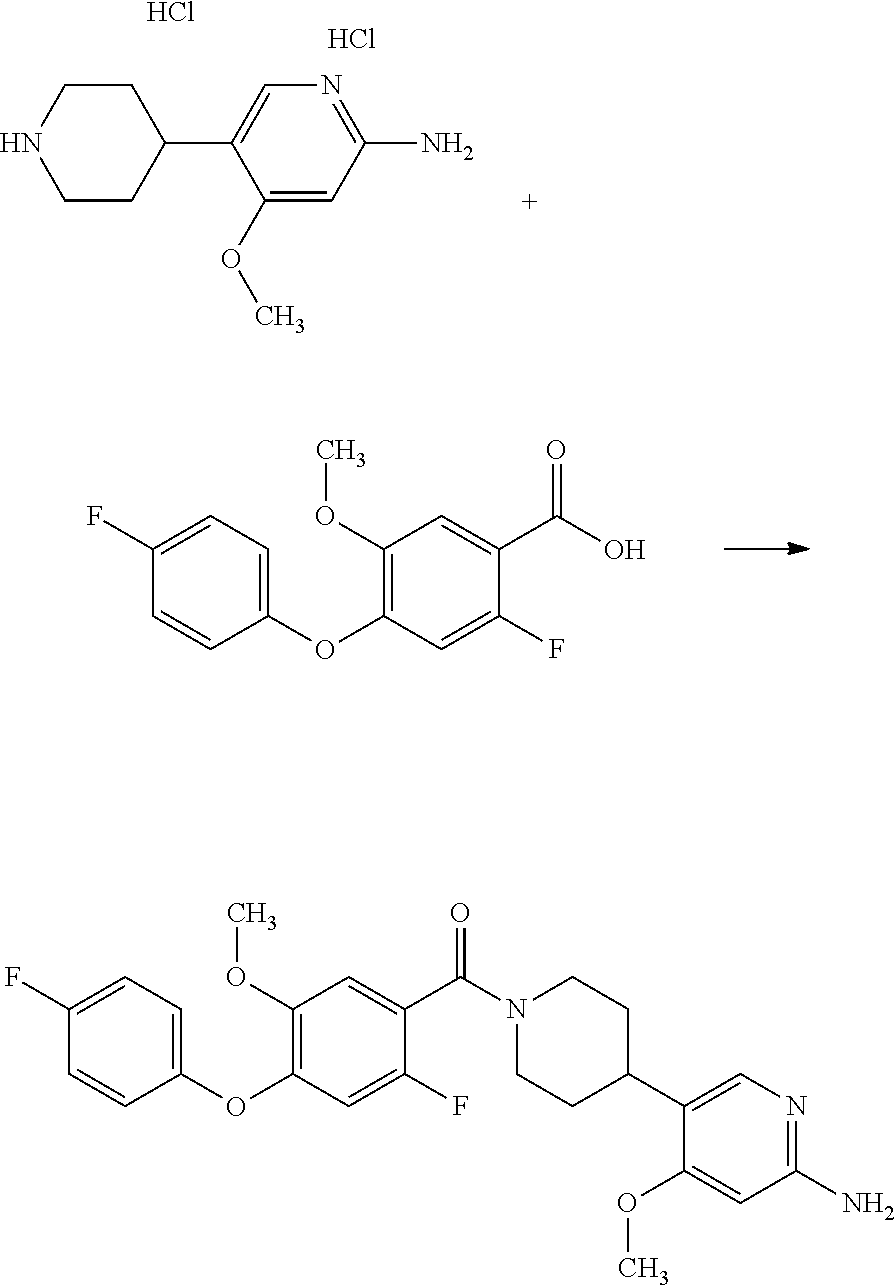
O(C)C1=CC(N)=NC=C1C1CCNCC1.Cl.Cl.C1(C(=O)O)=CC(OC)=C(OC2=CC=C(F)C=C2)C=C1F.O(C)C1=CC(N)=NC=C1C1CCN(C(C2=CC(OC)=C(OC3=CC=C(F)C=C3)C=C2F)=O)CC1
